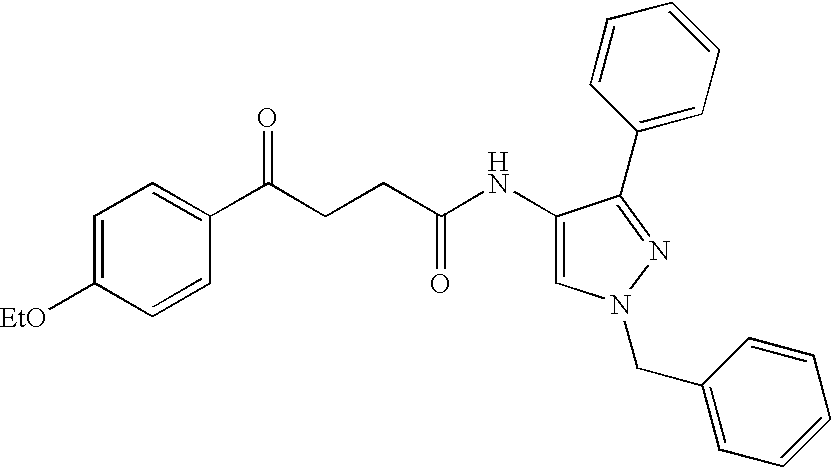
C1(NC(CCC(C2=CC=C([EtO])C=C2)=O)=O)=CN(CC2=CC=CC=C2)N=C1C1=CC=CC=C1
